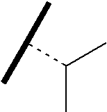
C(C)(C(C)C)C
